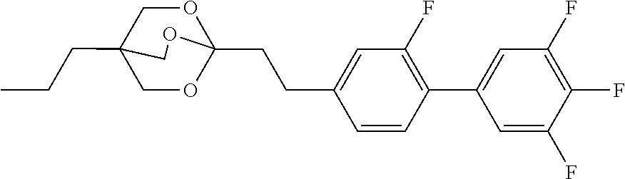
C(CC)C12COC(CCC3=CC(F)=C(C4=CC(F)=C(F)C(F)=C4)C=C3)(OC1)OC2
